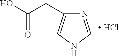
N1=CNC=C1CC(=O)O.[ HCl]
